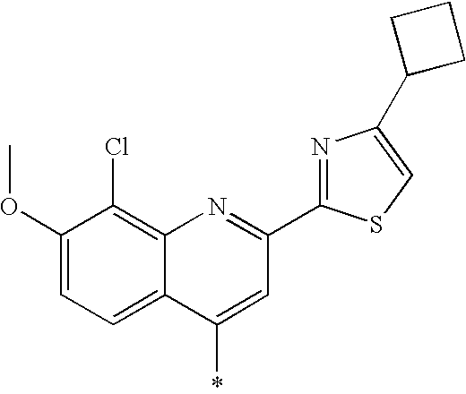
C1(OC)=CC=C2C(=C1Cl)N=C(C1=NC(C3CCC3)=CS1)C=C2*
